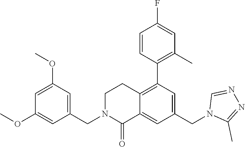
C1(OC)=CC(OC)=CC(CN2C(=O)C3=CC(CN4C(C)=NN=C4)=CC(C4=C(C)C=C(F)C=C4)=C3CC2)=C1
